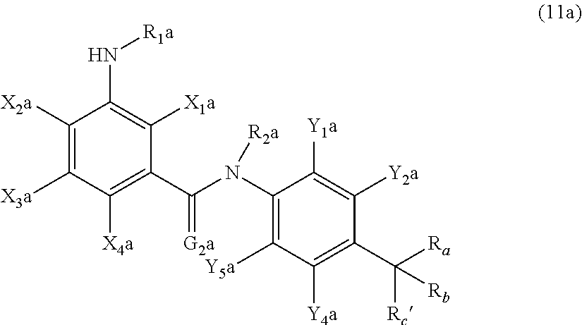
C1([X2a])=C([X3a])C([X4a])=C(C(N(C2=C([Y5a])C([Y4a])=C(C([Ra])([Rc])[Rb])C([Y2a])=C2[Y1a])[R2a])=[G2a])C([X1a])=C1N[R1a]
